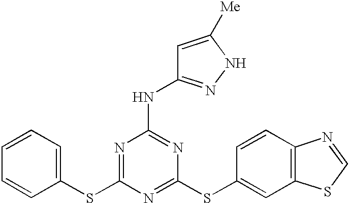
C1=CC=C(SC2=NC(NC3=NNC([Me])=C3)=NC(SC3=CC4=C(C=C3)N=CS4)=N2)C=C1
